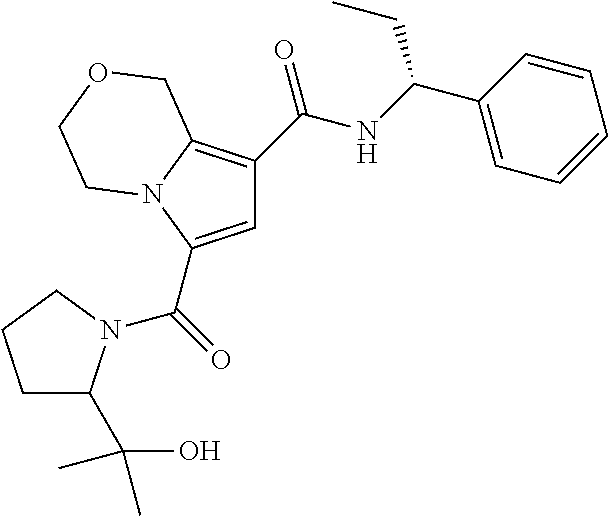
C1=C(C(=O)N2C(C(C)(O)C)CCC2)N2C(=C1C(NC(C1=CC=CC=C1)CC)=O)COCC2
